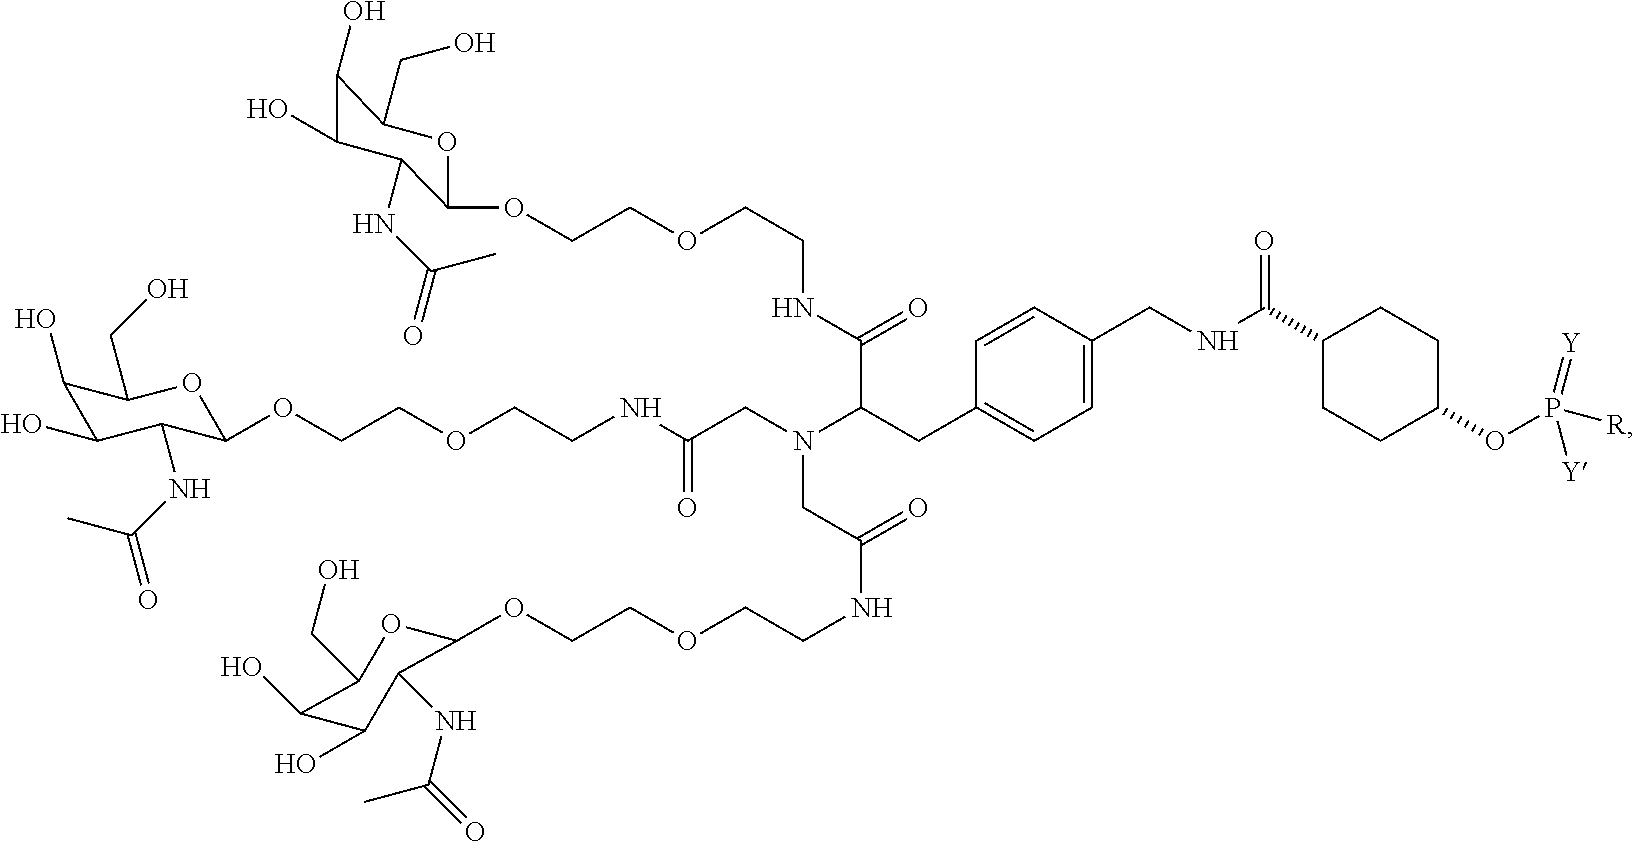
P(OC1CCC(C(NCC2=CC=C(CC(C(=O)NCCOCCOC3C(NC(=O)C)C(O)C(O)C(CO)O3)N(CC(NCCOCCOC3C(NC(=O)C)C(O)C(O)C(CO)O3)=O)CC(NCCOCCOC3OC(CO)C(O)C(O)C3NC(=O)C)=O)C=C2)=O)CC1)([R])(=[Y])[Y]
